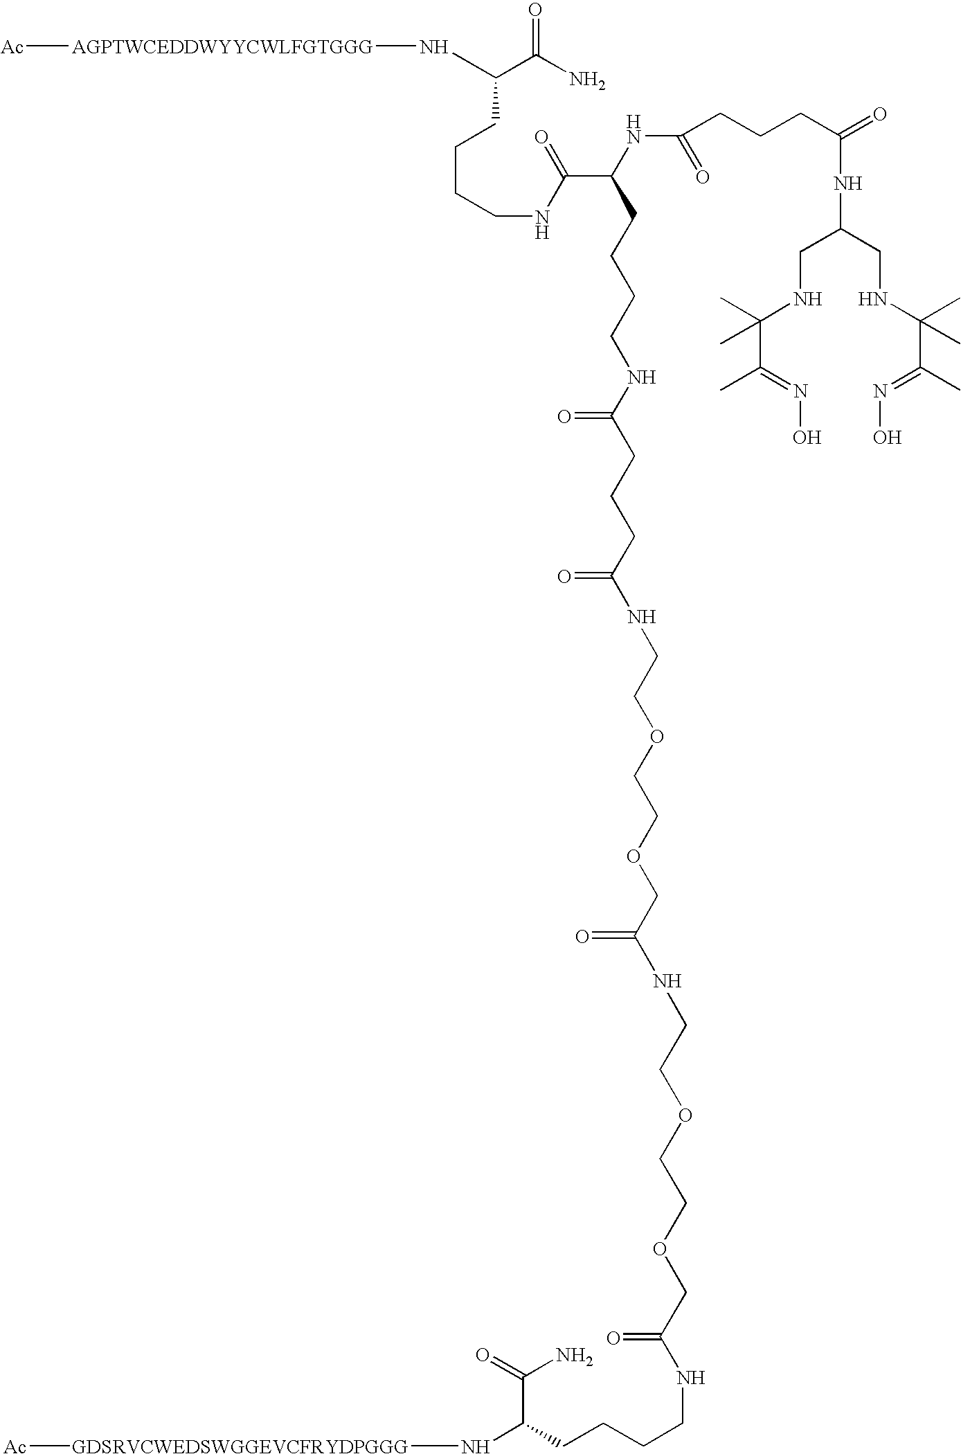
C(C(N)=O)(CCCCNC(C(NC(=O)CCCC(NC(CNC(C(C)=NO)(C)C)CNC(C(C)=NO)(C)C)=O)CCCCNC(CCCC(=O)NCCOCCOCC(NCCOCCOCC(NCCCCC(N[GDSRVCWEDSWGGEVCFRYDPGGG][Ac])C(=O)N)=O)=O)=O)=O)N[AGPTWCEDDWYYCWLFGTGGG][Ac]
